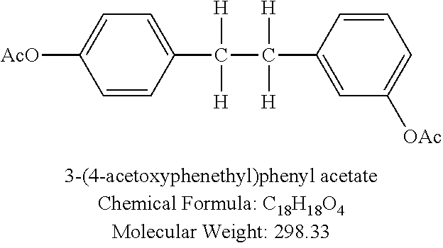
C1=CC(C([H])([H])C([H])([H])C2=CC([OAc])=CC=C2)=CC=C1[AcO]
